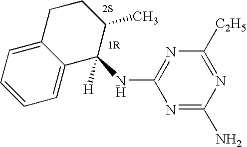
C1=CC=C2C(=C1)C([H])(NC1=NC([C2H5])=NC(N)=N1)C(C)CC2
